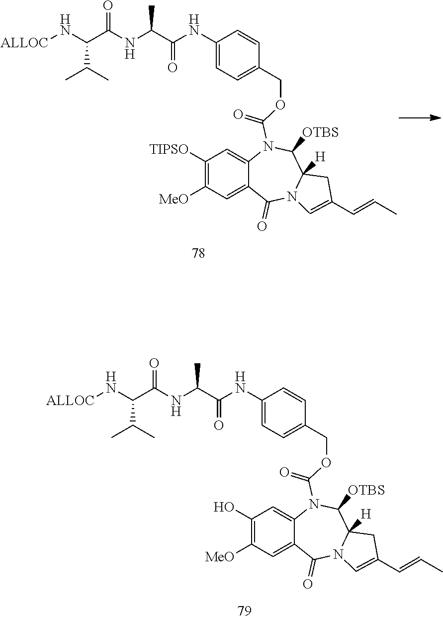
[ALLOC]NC(C(NC(C(NC1=CC=C(COC(N2C3=CC([TIPSO])=C([MeO])C=C3C(=O)N3C([H])(C2[OTBS])CC(C=CC)=C3)=O)C=C1)=O)C)=O)C(C)C.[ALLOC]NC(C(NC(C(NC1=CC=C(COC(N2C3=CC(O)=C([MeO])C=C3C(=O)N3C([H])(C2[OTBS])CC(C=CC)=C3)=O)C=C1)=O)C)=O)C(C)C
